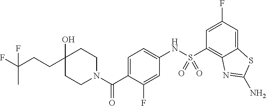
C1(O)(CCC(F)(C)F)CCN(C(C2=CC=C(NS(C3=C4C(=CC(F)=C3)SC(N)=N4)(=O)=O)C=C2F)=O)CC1
